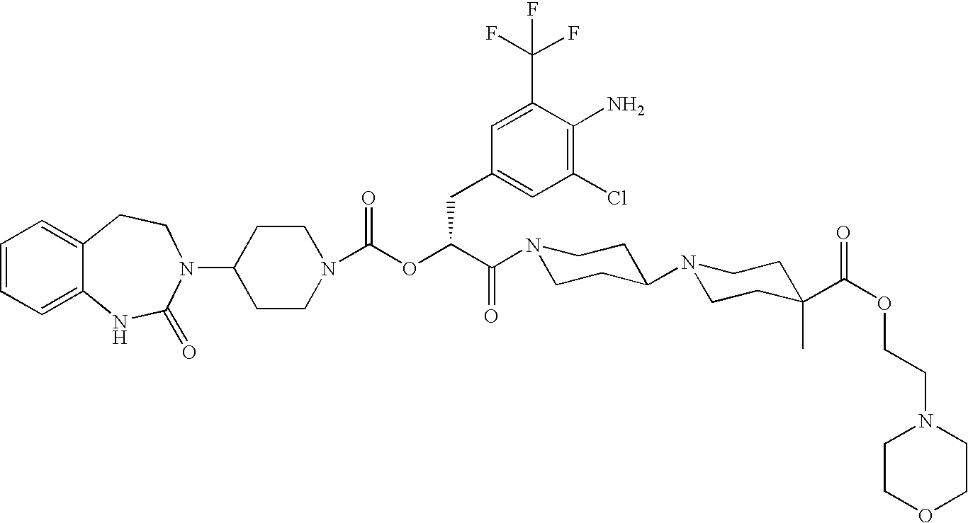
C1(N2C(=O)NC3=CC=CC=C3CC2)CCN(C(OC(C(=O)N2CCC(N3CCC(C(OCCN4CCOCC4)=O)(C)CC3)CC2)CC2=CC(Cl)=C(N)C(C(F)(F)F)=C2)=O)CC1
